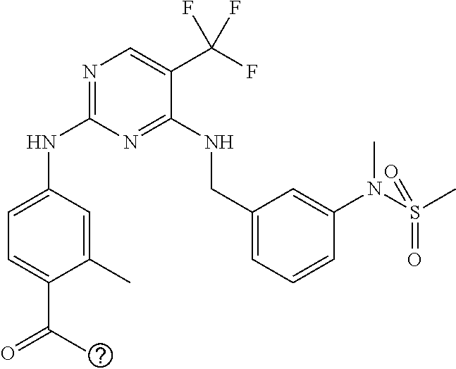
N(C1=NC=C(C(F)(F)F)C(NCC2=CC=CC(N(S(C)(=O)=O)C)=C2)=N1)C1=CC=C(C(C)=O)C(C)=C1
